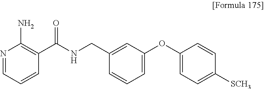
N1=CC=CC(C(NCC2=CC(OC3=CC=C([SCH3])C=C3)=CC=C2)=O)=C1N
